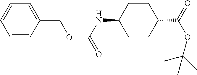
C1CC(C(=O)OC(C)(C)C)CCC1NC(OCC1=CC=CC=C1)=O
